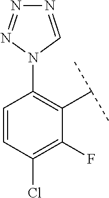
C1=CC(Cl)=C(F)C(C(C)C)=C1N1C=NN=N1
